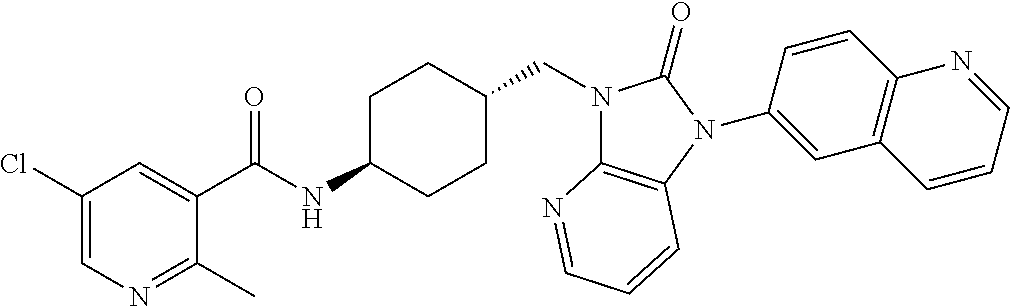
C1(Cl)=CN=C(C)C(C(NC2CCC(CN3C4=C(N(C5=CC6=C(C=C5)N=CC=C6)C3=O)C=CC=N4)CC2)=O)=C1
